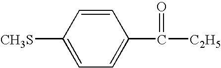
[CH3S]C1=CC=C(C([C2H5])=O)C=C1
